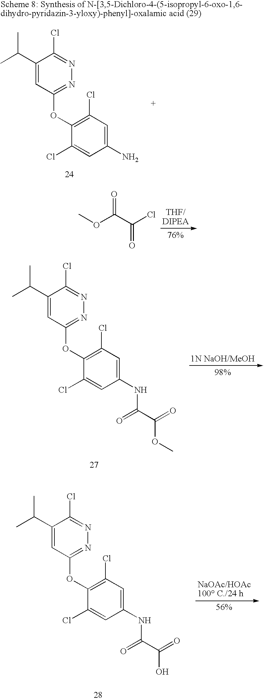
COC(C(Cl)=O)=O.C1(C(C)C)=CC(OC2=C(Cl)C=C(NC(=O)C(=O)OC)C=C2Cl)=NN=C1Cl.C1(C(C)C)=CC(OC2=C(Cl)C=C(NC(=O)C(=O)O)C=C2Cl)=NN=C1Cl.C1(C(C)C)=CC(OC2=C(Cl)C=C(N)C=C2Cl)=NN=C1Cl
